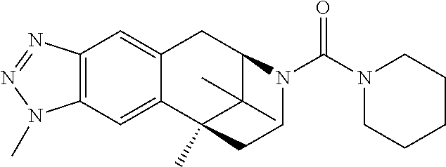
C12=CC3=C(C=C1CC1C(C)(C)C2(C)CCN1C(N1CCCCC1)=O)N=NN3C
